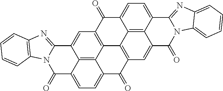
C1(=O)C2=CC=C3C4=C2C(=CC2=C4C4=C(C3=O)C=C3C5=C4C(=CC=C5C4=NC5=CC=CC=C5N4C3=O)C2=O)C2=NC3=C(N12)C=CC=C3
